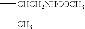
C[CHCH2NHCOCH3]C
